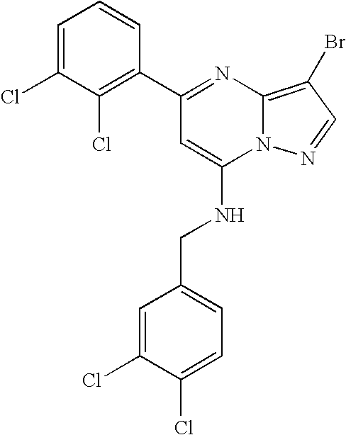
C1=C(Cl)C(Cl)=C(C2=NC3=C(Br)C=NN3C(NCC3=CC=C(Cl)C(Cl)=C3)=C2)C=C1
